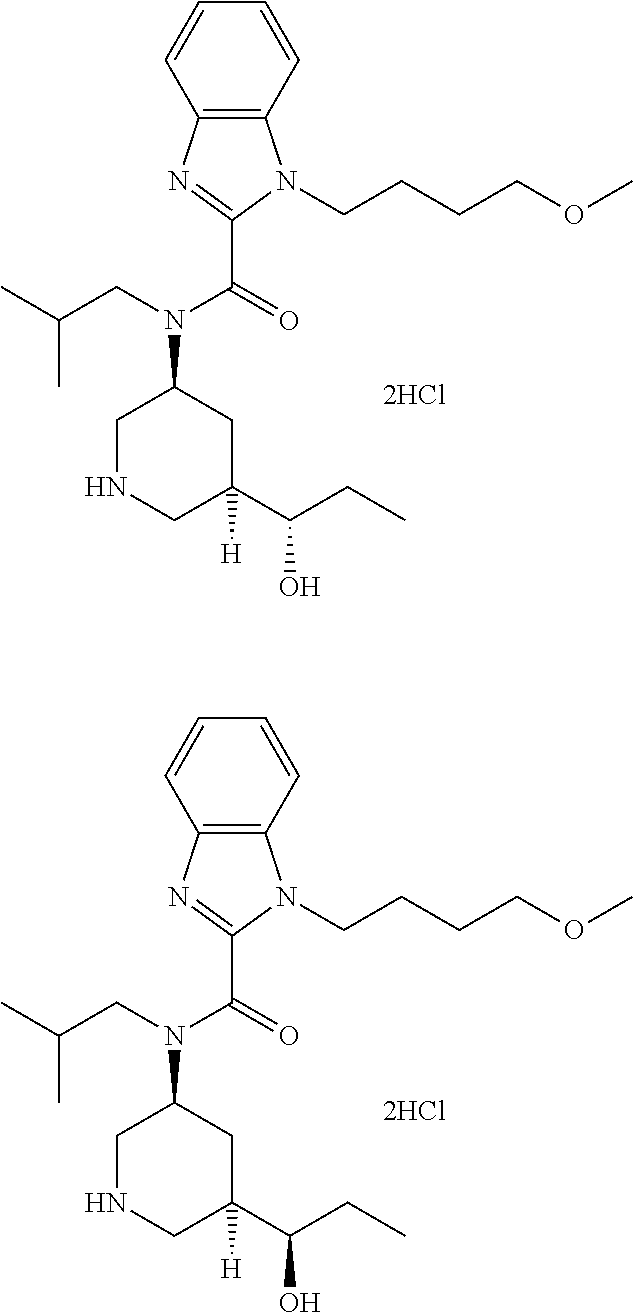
C1=CC=CC2=C1N(CCCCOC)C(C(=O)N(CC(C)C)C1CNCC(C(CC)O)([H])C1)=N2.C1=CC=CC2=C1N(CCCCOC)C(C(=O)N(CC(C)C)C1CNCC(C(CC)O)([H])C1)=N2
